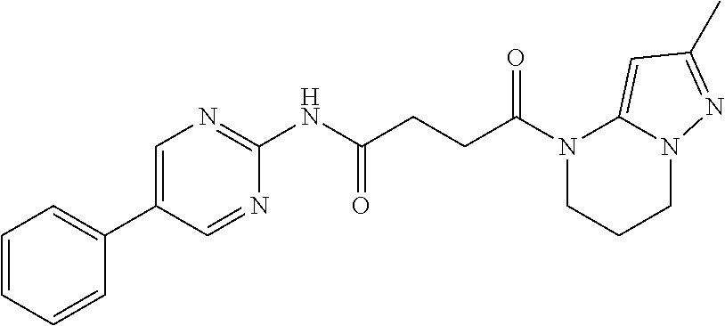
N1(C(=O)CCC(=O)NC2=NC=C(C3=CC=CC=C3)C=N2)CCCN2C1=CC(C)=N2
